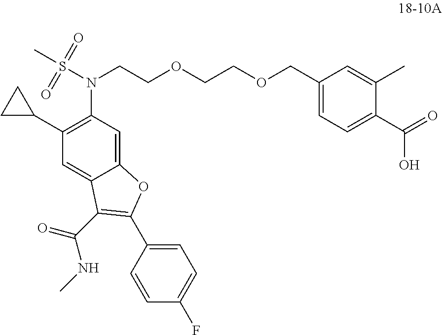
C12=CC(N(S(C)(=O)=O)CCOCCOCC3=CC=C(C(=O)O)C(C)=C3)=C(C3CC3)C=C1C(C(=O)NC)=C(C1=CC=C(F)C=C1)O2
